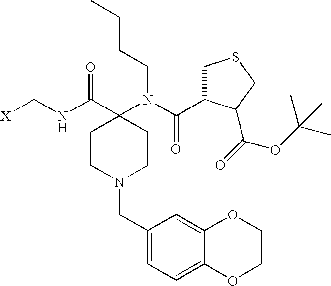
C1CN(CC2=CC=C3C(=C2)OCCO3)CCC1(N(CCCC)C(=O)C1CSCC1C(=O)OC(C)(C)C)C(=O)NC[X]
